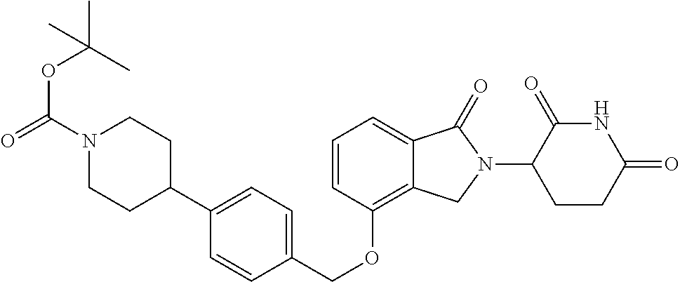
C(OC1=C2C(=CC=C1)C(=O)N(C1C(=O)NC(=O)CC1)C2)C1=CC=C(C2CCN(C(OC(C)(C)C)=O)CC2)C=C1
